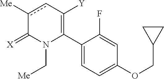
C1(C2=C([Y])cc([Me])C(=[X])N2C[Me])=CC=C(OCC2CC2)C=C1F
